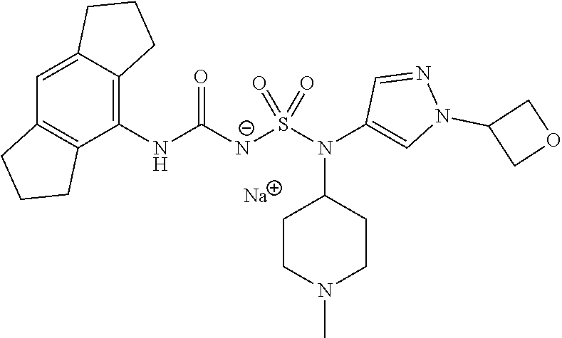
C1(NC(=O)[N-]S(N(C2=CN(C3COC3)N=C2)C2CCN(C)CC2)(=O)=O)=C2C(=CC3=C1CCC3)CCC2.[Na]
